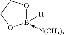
B1(-[N(CH3)3])([H])OCCO1
